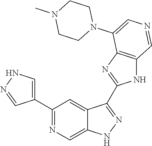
C1(C2=CNN=C2)=NC=C2C(=C1)C(C1=NC3=C(N1)C=NC=C3N1CCN(C)CC1)=NN2
